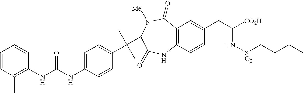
C12=C(C=C(CC([CO2H])N[SO2]CCCC)C=C1)C(=O)N([Me])C(C(C1=CC=C(NC(NC3=C(C)C=CC=C3)=O)C=C1)(C)C)C(=O)N2
